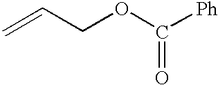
C=CCOC([Ph])=O
